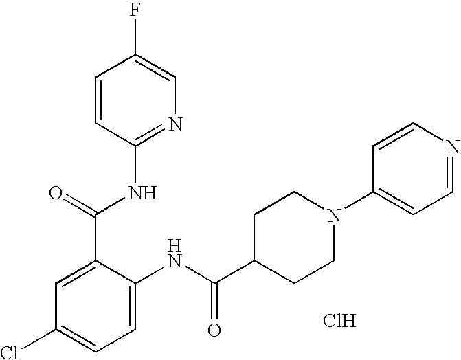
C1=CC(NC(C2=CC(Cl)=CC=C2NC(C2CCN(C3=CC=NC=C3)CC2)=O)=O)=NC=C1F.Cl
